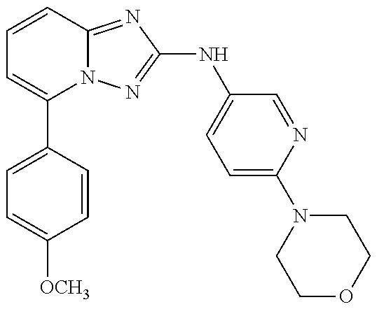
C1=C(C2=CC=CC3=NC(NC4=CC=C(N5CCOCC5)N=C4)=NN23)C=CC([OCH3])=C1
